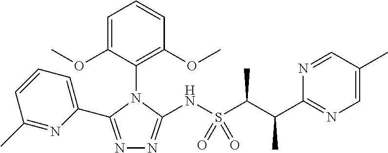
N1=C(C2=CC=CC(C)=N2)N(C2=C(OC)C=CC=C2OC)C(NS(C(C(C2=NC=C(C)C=N2)C)C)(=O)=O)=N1
